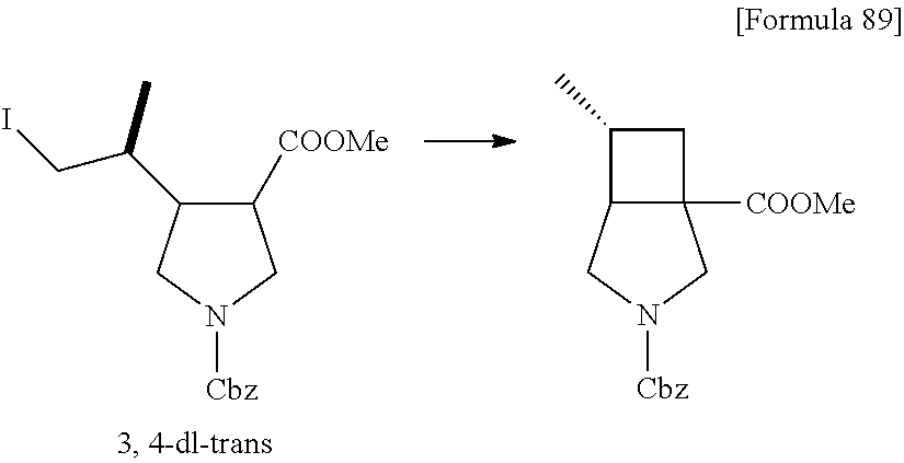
C1([COOMe])C(C(CI)C)CN([Cbz])C1.C12([COOMe])C(CN([Cbz])C1)C(C)C2
